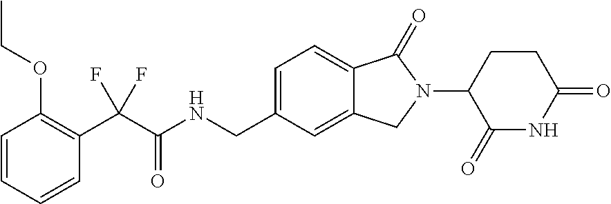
C1=C(CNC(C(C2=C(OCC)C=CC=C2)(F)F)=O)C=C2C(=C1)C(=O)N(C1C(=O)NC(=O)CC1)C2
